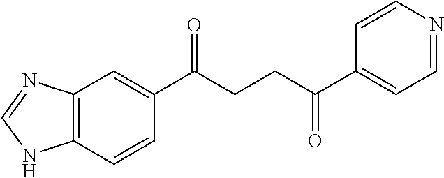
C12=C(C=CC(C(CCC(C3=CC=NC=C3)=O)=O)=C1)NC=N2
